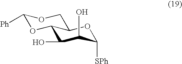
C1([Ph])OC2C(O)C(O)C([SPh])OC2CO1
